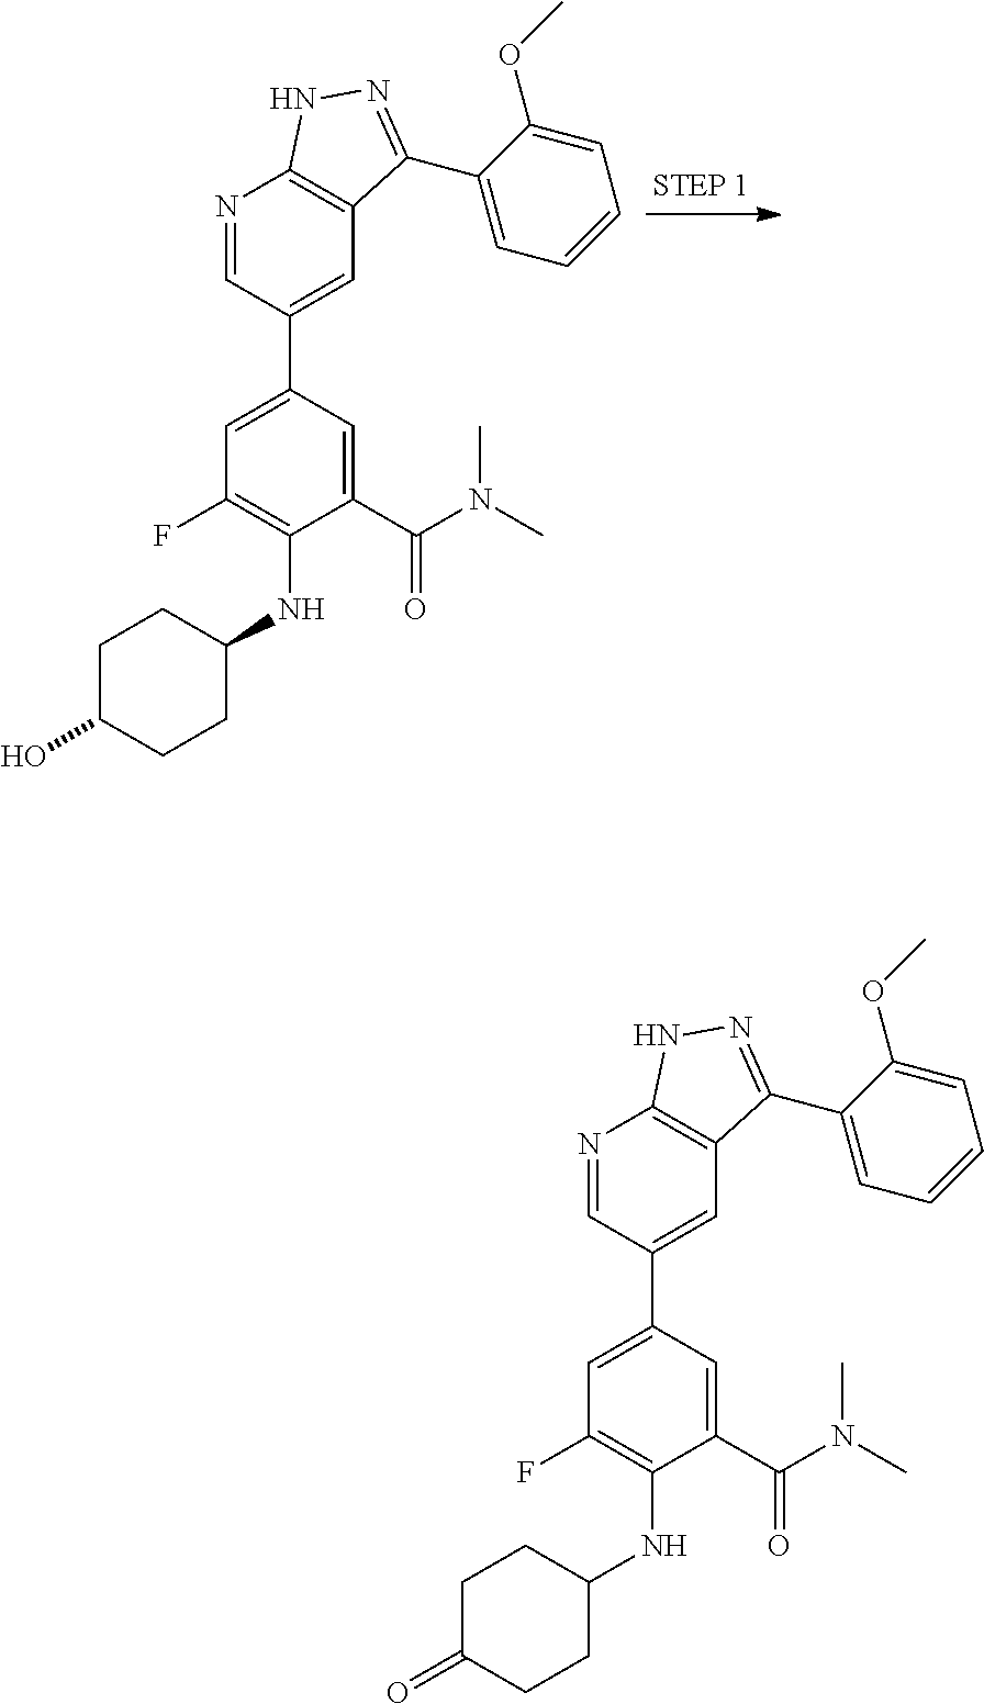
N1=CC(C2=CC(F)=C(NC3CCC(O)CC3)C(C(N(C)C)=O)=C2)=CC2=C1NN=C2C1=CC=CC=C1OC.N1=CC(C2=CC(F)=C(NC3CCC(=O)CC3)C(C(N(C)C)=O)=C2)=CC2=C1NN=C2C1=CC=CC=C1OC
